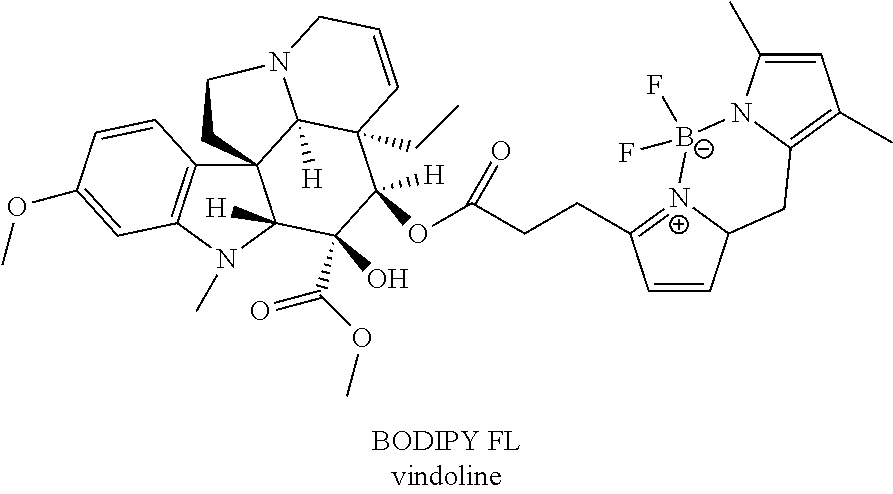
C1=CC2[N+](=C1CCC(=O)OC1([H])C(O)(C(OC)=O)C3([H])C4(C5=C(N3C)C=C(OC)C=C5)C3([H])C1(CC)C=CCN3CC4)[B-](F)(F)N1C(=C(C)C=C1C)C2
